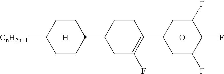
C1CC([CnH2n+1])CCC1C1CCC(C2CC(F)C(F)C(F)C2)=C(F)C1.[H].O
